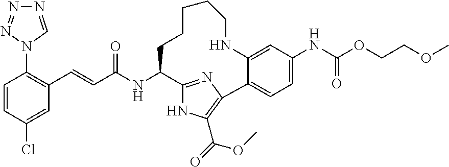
C1=CC(Cl)=CC(C=CC(NC2C3=NC(=C(C(=O)OC)N3)C3=CC=C(NC(OCCOC)=O)C=C3NCCCCC2)=O)=C1N1C=NN=N1
